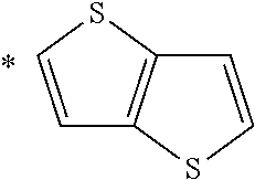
C1=CC2=C(S1)C=CS2
